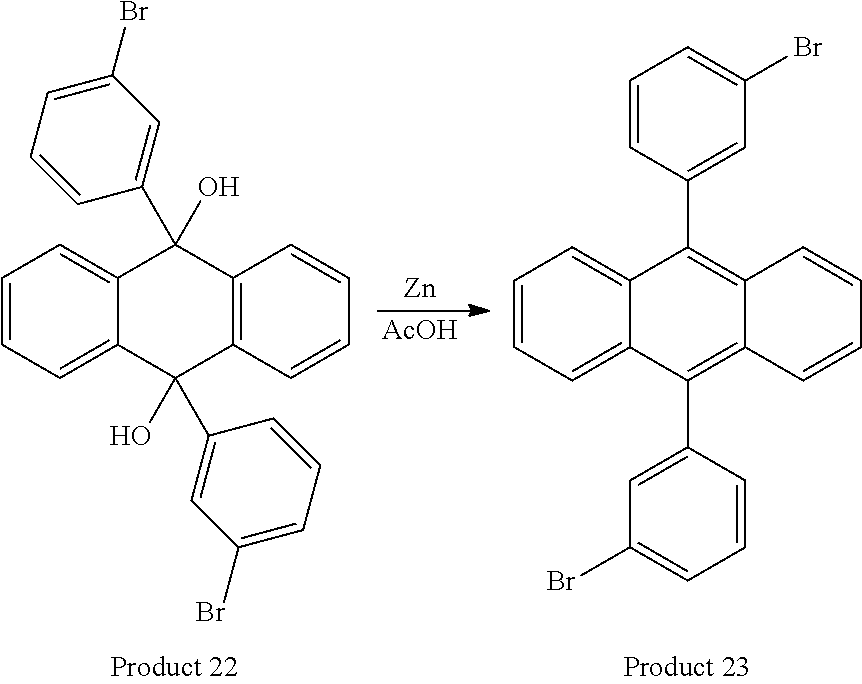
C1=CC=C2C(=C1)C(C1=CC(Br)=CC=C1)=C1C(=C2C2=CC(Br)=CC=C2)C=CC=C1.C12=CC=CC=C1C(O)(C1=CC(Br)=CC=C1)C1=C(C2(O)C2=CC(Br)=CC=C2)C=CC=C1.[AcOH].[Zn]
